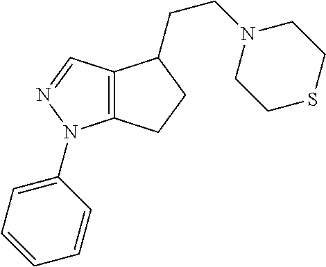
C12=C(N(C3=CC=CC=C3)N=C1)CCC2CCN1CCSCC1
